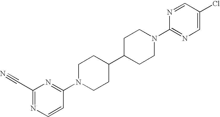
C1(C#N)=NC=CC(N2CCC(C3CCN(C4=NC=C(Cl)C=N4)CC3)CC2)=N1
